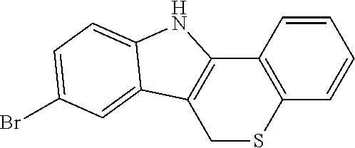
C1=CC2=C(C=C1)SCC1=C2NC2=CC=C(Br)C=C12
